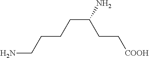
NCCCCC(N)CC[COOH]
